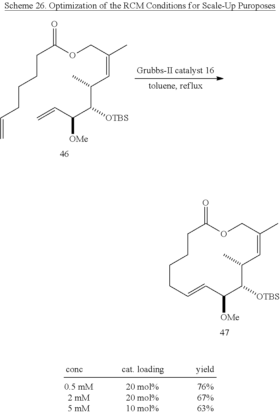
C1C(=O)OCC(C)=CC(C)C([OTBS])C([OMe])C=CCCC1.C(C(OCC(C)=CC(C)C([OTBS])C(C=C)[OMe])=O)CCCC=C
